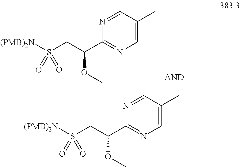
N1=CC(C)=CN=C1C(OC)CS([(PMB)2N])(=O)=O.N1=CC(C)=CN=C1C(OC)CS([(PMB)2N])(=O)=O
